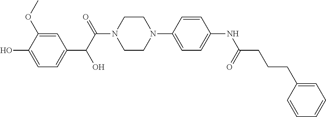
C1=C(OC)C(O)=CC=C1C(C(=O)N1CCN(C2=CC=C(NC(CCCC3=CC=CC=C3)=O)C=C2)CC1)O
